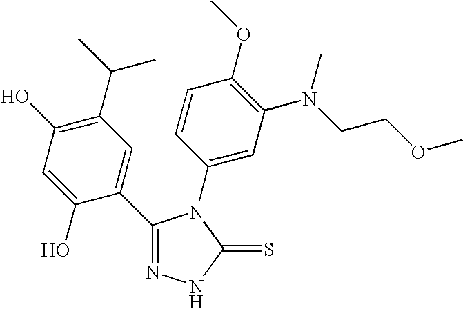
C1(C2=CC(C(C)C)=C(O)C=C2O)=NNC(=S)N1C1=CC(N(CCOC)C)=C(OC)C=C1
